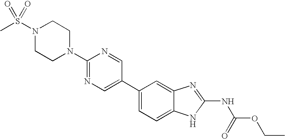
C1(C2=CN=C(N3CCN(S(C)(=O)=O)CC3)N=C2)=CC=C2C(=C1)N=C(NC(=O)OCC)N2
